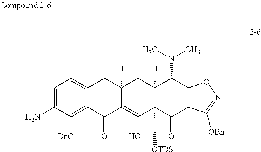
NC1=CC(F)=C2C(=C1[BnO])C(=O)C1=C(O)C3([OTBS])C([H])(CC1([H])C2)C(N(C)C)C1=C(C3=O)C([OBn])=NO1
